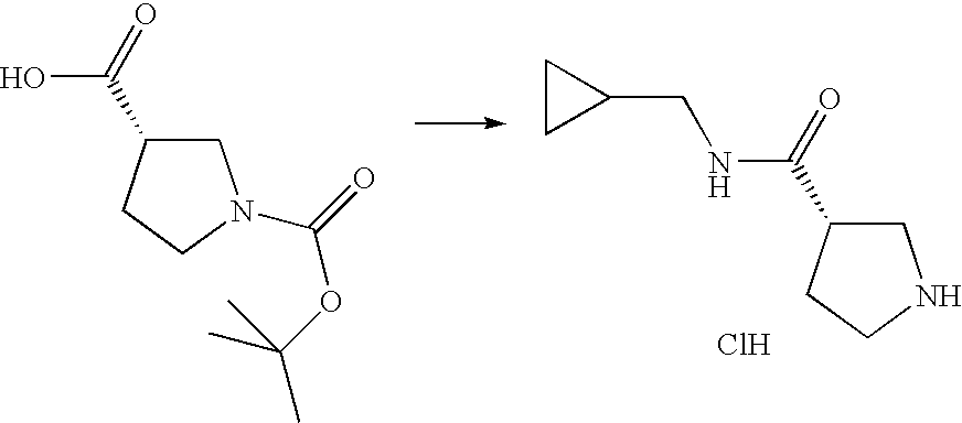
C1C(C(=O)O)CCN1C(=O)OC(C)(C)C.C1C(C(=O)NCC2CC2)CCN1.Cl
